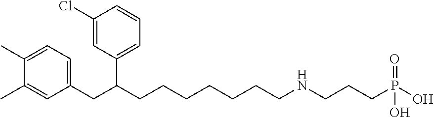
C1=C(C)C(C)=CC(CC(C2=CC=CC(Cl)=C2)CCCCCCCNCCCP(O)(=O)O)=C1
